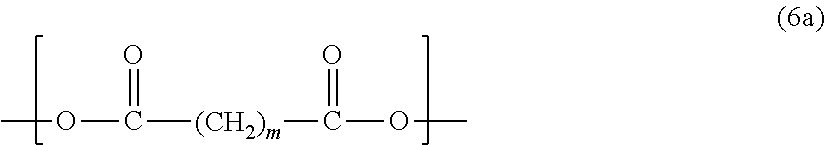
COC([(CH2)m]C(OC)=O)=O
